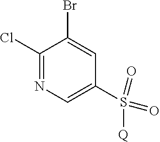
C1(Cl)=NC=C(S(=O)(=O)[Q])C=C1Br
